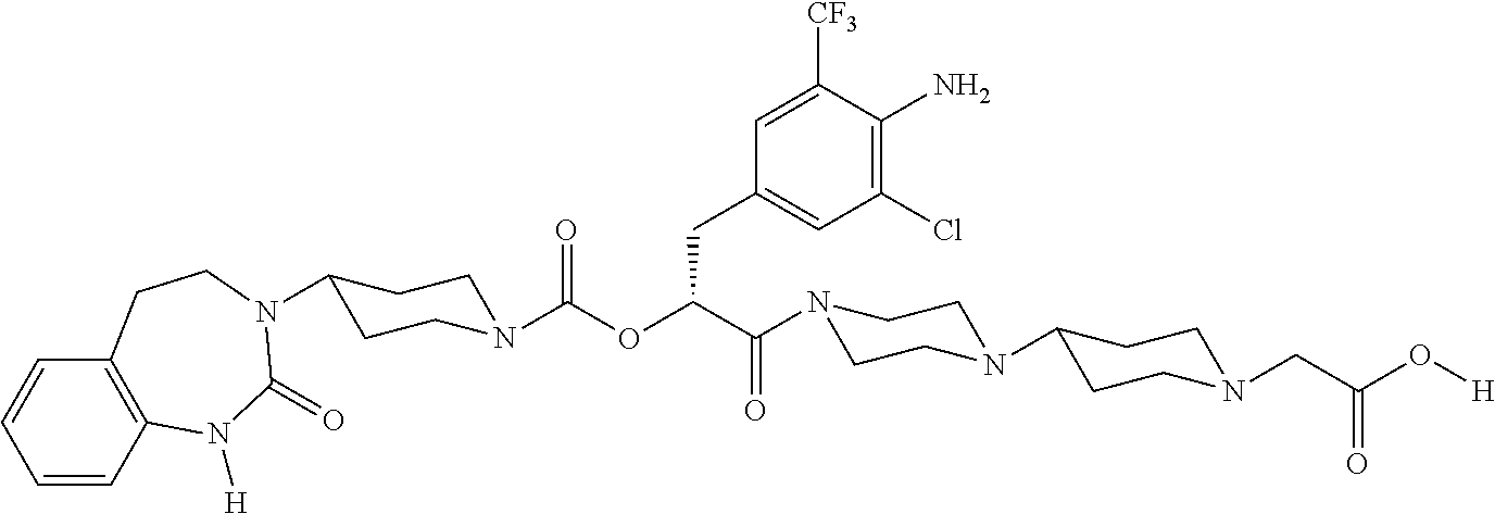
C1=CC2=C(C=C1)CCN(C1CCN(C(OC(C(=O)N3CCN(C4CCN(CC(=O)O[H])CC4)CC3)CC3=CC(Cl)=C(N)C([CF3])=C3)=O)CC1)C(=O)N2[H]
